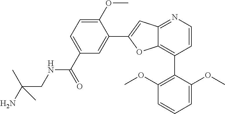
C1=CN=C2C(=C1C1=C(OC)C=CC=C1OC)OC(C1=CC(C(NCC(N)(C)C)=O)=CC=C1OC)=C2
